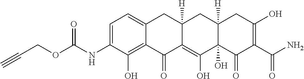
C1=C(NC(OCC#C)=O)C(O)=C2C(=C1)CC1([H])C(=C(O)C3(O)C([H])(C1)CC(O)=C(C(N)=O)C3=O)C2=O
